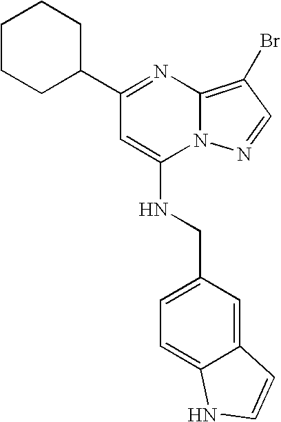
C1(C2=NC3=C(Br)C=NN3C(NCC3=CC=C4C(=C3)C=CN4)=C2)CCCCC1
